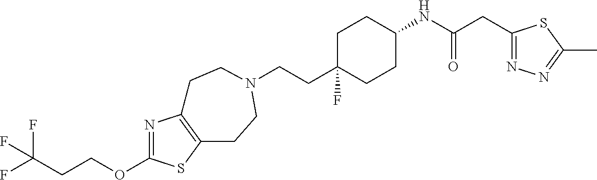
N1=C(OCCC(F)(F)F)SC2=C1CCN(CCC1(F)CCC(NC(CC3=NN=C(C)S3)=O)CC1)CC2
